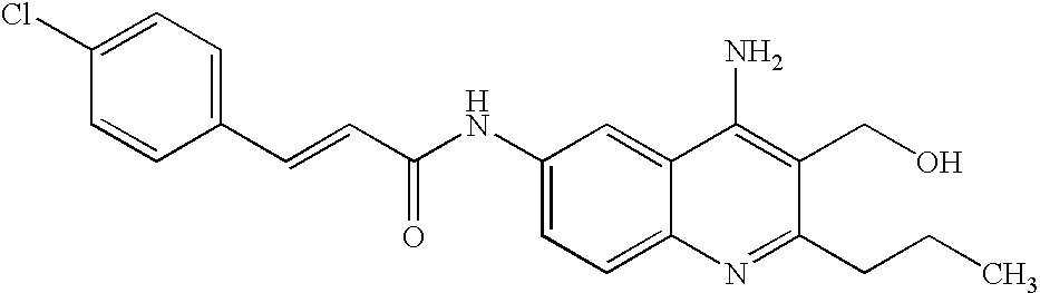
C1=CC(C=CC(NC2=CC=C3C(=C2)C(N)=C(CO)C(CCC)=N3)=O)=CC=C1Cl
